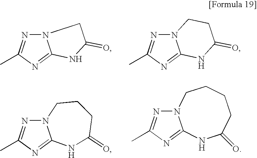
N12N=C(C)N=C1NC(=O)C2.N12N=C(C)N=C1NC(=O)CC2.N12N=C(C)N=C1NC(=O)CCC2.N12N=C(C)N=C1NC(=O)CCCC2
